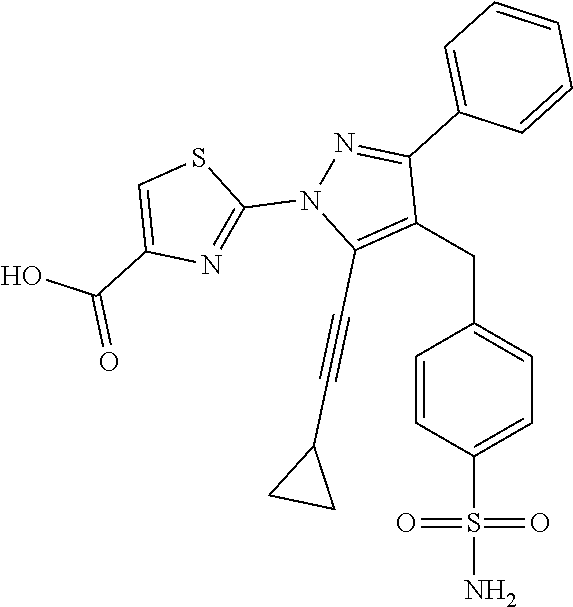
C(C1=CC=C(S(N)(=O)=O)C=C1)C1=C(C#CC2CC2)N(C2=NC(C(O)=O)=CS2)N=C1C1=CC=CC=C1
